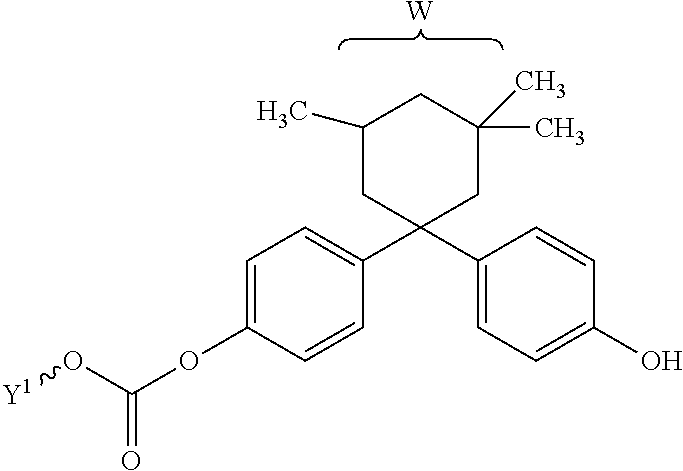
C1=C(OC(O[Y1])=O)C=CC(C2(C3=CC=C(O)C=C3)CC(C)(C)CC(C)C2)=C1.[W]
